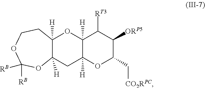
C12([H])C([H])(CC3([H])C([H])(O1)C([RT3])C([ORP5])C(C[CO2RPC])O3)OC([RB])([RB])OCC2
